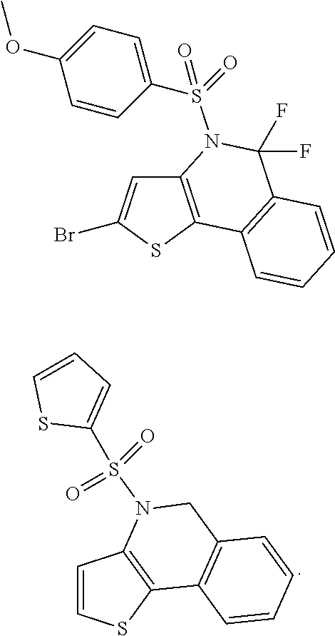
C1=CSC2=C1N(S(C1=CC=CS1)(=O)=O)CC1=C2C=CC=C1.C12=C(SC(Br)=C1)C1=C(C(F)(F)N2S(C2=CC=C(OC)C=C2)(=O)=O)C=CC=C1
